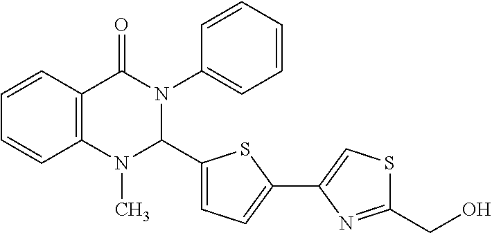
C1=CC2=C(C=C1)N(C)C(C1=CC=C(C3=CSC(CO)=N3)S1)N(C1=CC=CC=C1)C2=O
